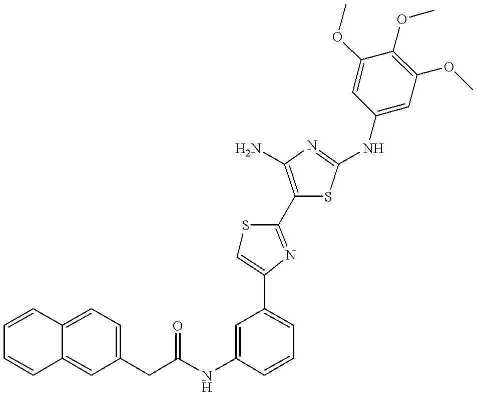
C(C1=CC=C2C(=C1)C=CC=C2)C(NC1=CC(C2=CSC(C3=C(N)N=C(NC4=CC(OC)=C(OC)C(OC)=C4)S3)=N2)=CC=C1)=O
